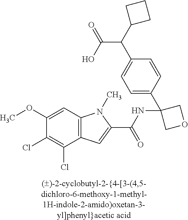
C1(OC)=CC2=C(C(Cl)=C1Cl)C=C(C(NC1(C3=CC=C(C(C(O)=O)C4CCC4)C=C3)COC1)=O)N2C
